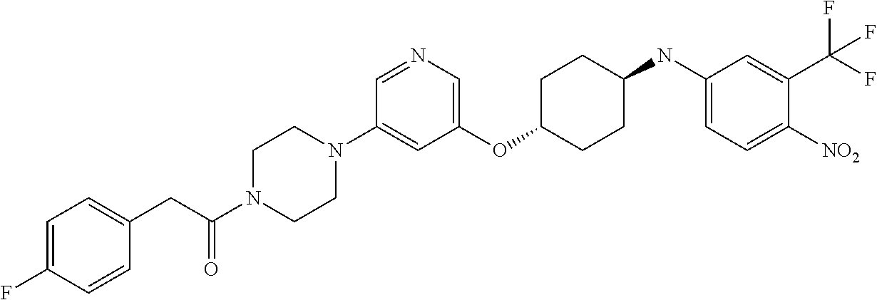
C1(OC2CCC(NC3=CC=C([NO2])C(C(F)(F)F)=C3)CC2)=CN=CC(N2CCN(C(CC3=CC=C(F)C=C3)=O)CC2)=C1
